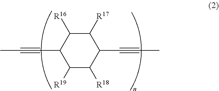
C1([R19])C([R18])C(C#CC)C([R17])C([R16])C1C#CC
